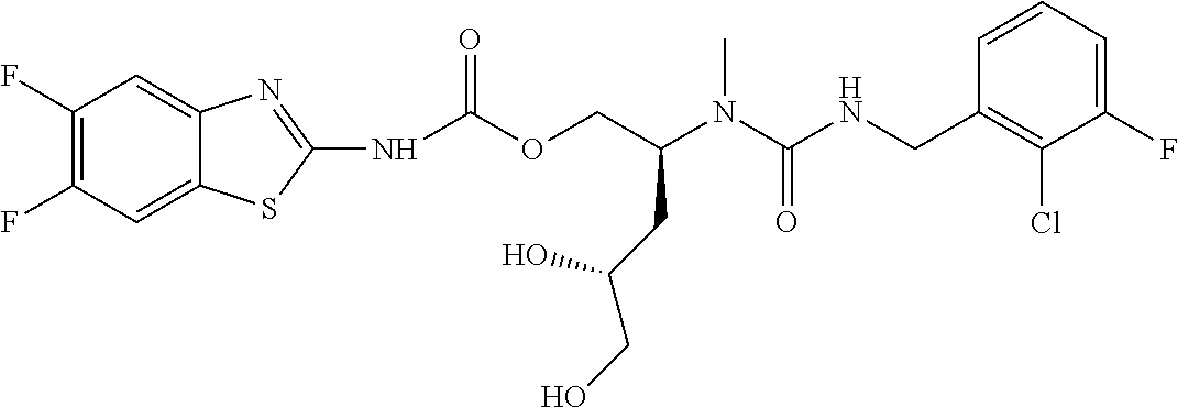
C1=CC(CNC(N(C(COC(=O)NC2=NC3=CC(F)=C(F)C=C3S2)CC(CO)O)C)=O)=C(Cl)C(F)=C1
